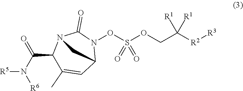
N([R6])(C(C1C(C)=CC2N(OS(OCC([R2][R3])([R1])[R1])(=O)=O)C(=O)N1C2)=O)[R5]
